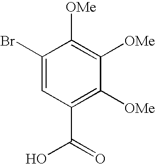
C1(Br)=CC(C(O)=O)=C([OMe])C([OMe])=C1[OMe]
